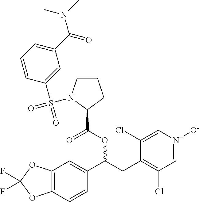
C12=C(C=CC(C(CC3=C(Cl)C=[N+]([O-])C=C3Cl)OC(C3CCCN3S(=O)(C3=CC(C(=O)N(C)C)=CC=C3)=O)=O)=C1)OC(F)(F)O2
